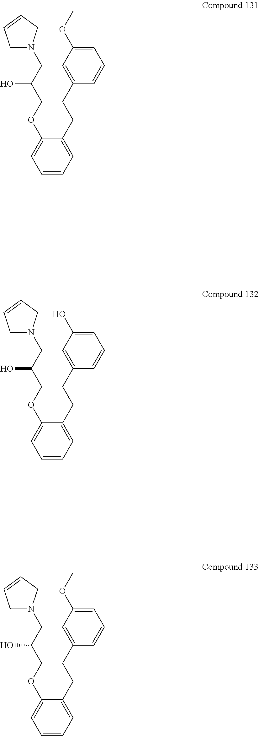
C(C(COC1=CC=CC=C1CCC1=CC(OC)=CC=C1)O)N1CC=CC1.C(C(COC1=CC=CC=C1CCC1=CC(OC)=CC=C1)O)N1CC=CC1.C(C(COC1=CC=CC=C1CCC1=CC(O)=CC=C1)O)N1CC=CC1
